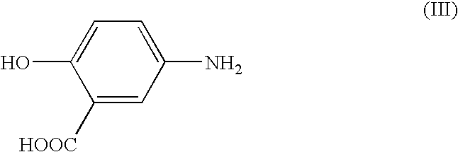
C1([HOOC])=CC(N)=CC=C1O
